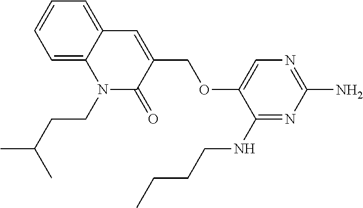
N(C1=NC(N)=NC=C1OCC1=CC2=CC=CC=C2N(CCC(C)C)C1=O)CCCC
